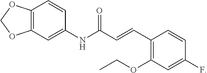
C12=C(C=C(NC(C=CC3=C(OCC)C=C(F)C=C3)=O)C=C1)OCO2
